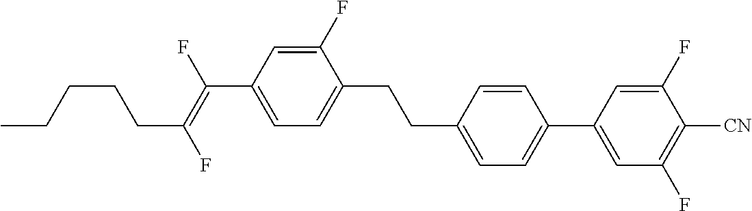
C1(F)=CC(C(=C(F)CCCCC)F)=CC=C1CCC1=CC=C(C2=CC(F)=C([CN])C(F)=C2)C=C1
